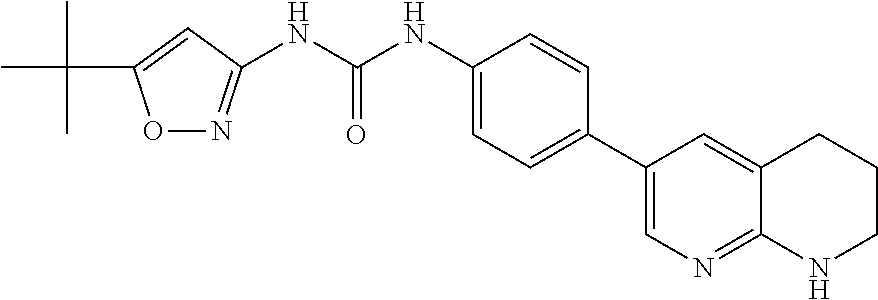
N(C(NC1=CC=C(C2=CN=C3C(=C2)CCCN3)C=C1)=O)C1=NOC(C(C)(C)C)=C1
